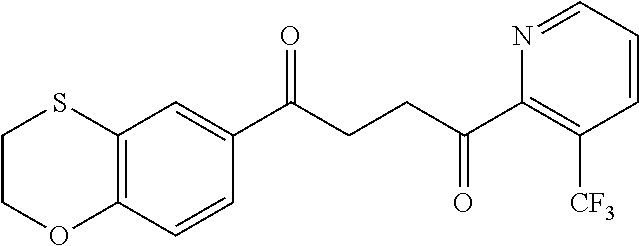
C1(C(CCC(C2=C([CF3])C=CC=N2)=O)=O)=CC2=C(C=C1)OCCS2
